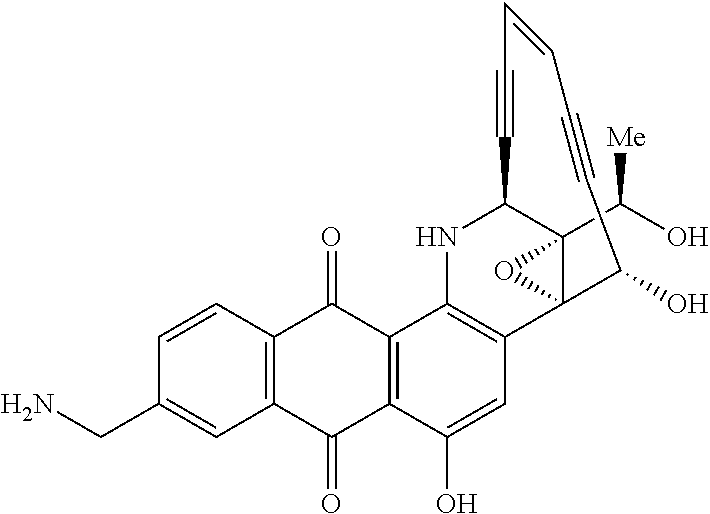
C12=C(C=CC(CN)=C1)C(=O)C1=C(C2=O)C(O)=CC2=C1NC1C3(C(O)[Me])C2(O3)C(O)C#CC=CC#C1
